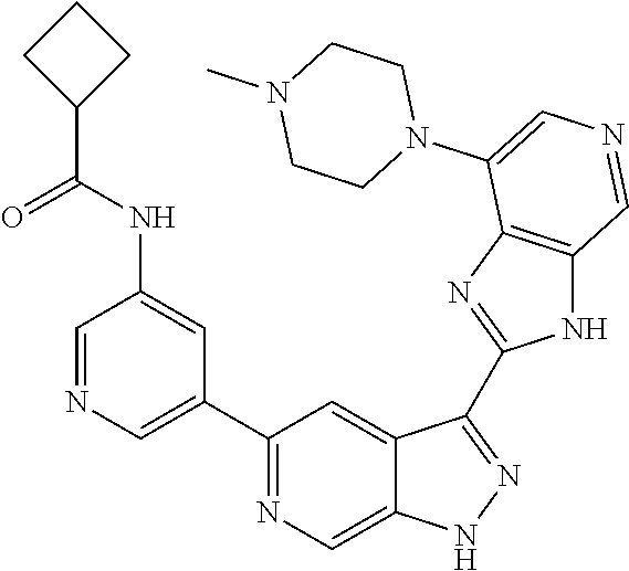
C1(C2=CN=CC(NC(=O)C3CCC3)=C2)=NC=C2C(=C1)C(C1=NC3=C(N1)C=NC=C3N1CCN(C)CC1)=NN2
